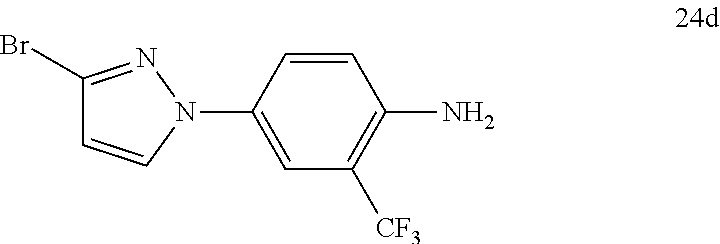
C1=C(N2C=CC(Br)=N2)C=CC(N)=C1[CF3]
